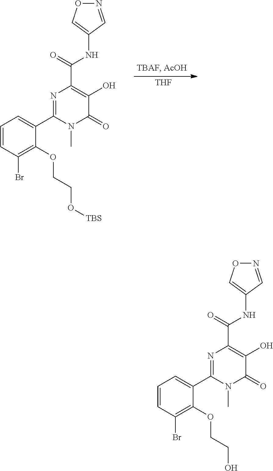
[THF].N1(C)C(C2=CC=CC(Br)=C2OCCO[TBS])=NC(C(NC2=CON=C2)=O)=C(O)C1=O.N1(C)C(C2=CC=CC(Br)=C2OCCO)=NC(C(NC2=CON=C2)=O)=C(O)C1=O
